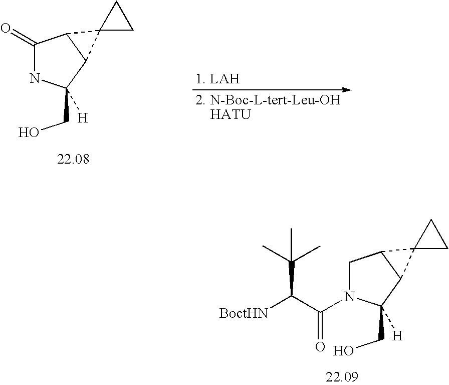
C1(=O)NC(CO)([H])C2C1C21CC1.C1N(C(C([BoctHN])C(C)(C)C)=O)C(CO)([H])C2C1C21CC1
